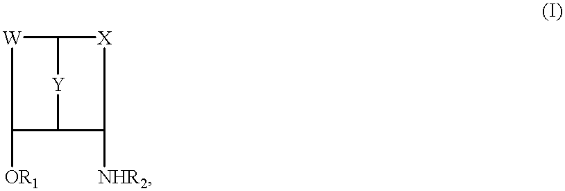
[W]1C2[Y]C(C([NHR2])[X]2)C1[OR1]
